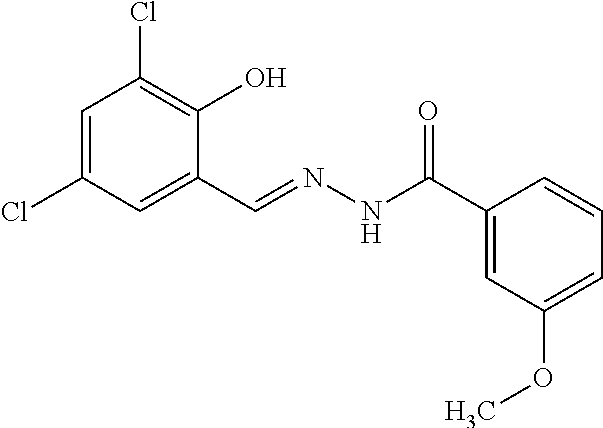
C1=C(Cl)C=C(C=NNC(C2=CC(OC)=CC=C2)=O)C(O)=C1Cl
